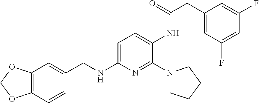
C12=C(C=CC(CNC3=CC=C(NC(=O)CC4=CC(F)=CC(F)=C4)C(N4CCCC4)=N3)=C1)OCO2
